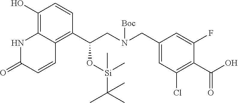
C1(O)=C2C(=C(C(CN(CC3=CC(Cl)=C(C(O)=O)C(F)=C3)[Boc])O[Si](C)(C(C)(C)C)C)C=C1)C=CC(=O)N2
